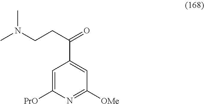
C1=C([PrO])N=C([OMe])C=C1C(CCN(C)C)=O
